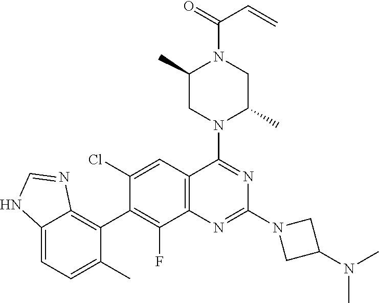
C12=C(C=C(Cl)C(C3=C4C(=CC=C3C)NC=N4)=C1F)C(N1C(C)CN(C(=O)C=C)C(C)C1)=NC(N1CC(N(C)C)C1)=N2
